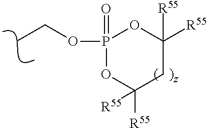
P1(OCC)(=O)OC([R55])([R55])CC([R55])([R55])O1
